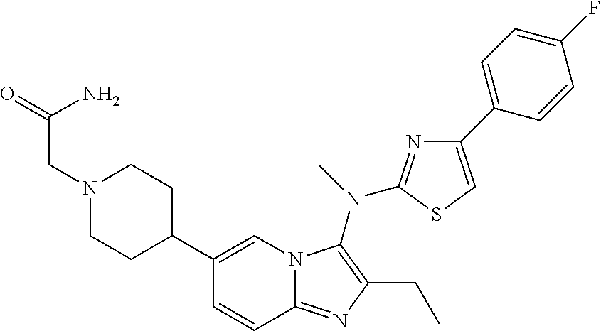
C1(C2CCN(CC(=O)N)CC2)=CN2C(=NC(CC)=C2N(C)C2=NC(C3=CC=C(F)C=C3)=CS2)C=C1
